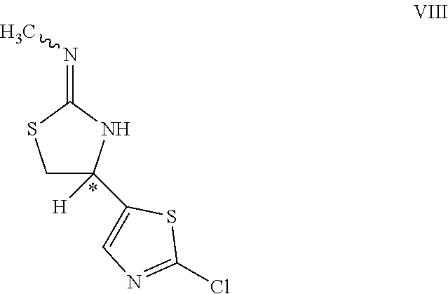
C1C([H])(C2=CN=C(Cl)S2)NC(=NC)S1
